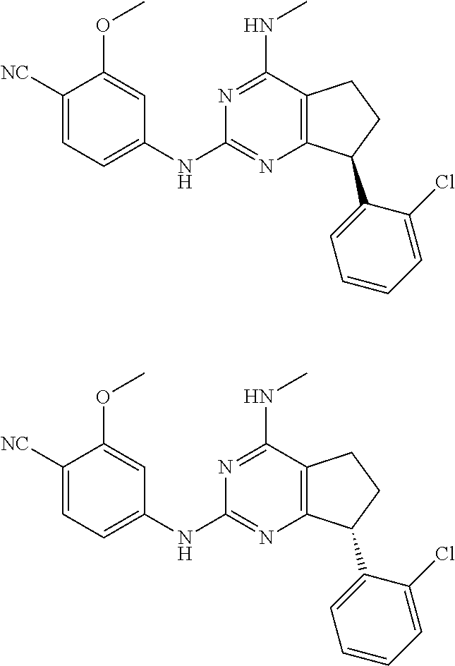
C1(NC2=CC=C([NC])C(OC)=C2)=NC2=C(CCC2C2=CC=CC=C2Cl)C(NC)=N1.C1(NC2=CC=C([NC])C(OC)=C2)=NC2=C(CCC2C2=CC=CC=C2Cl)C(NC)=N1
